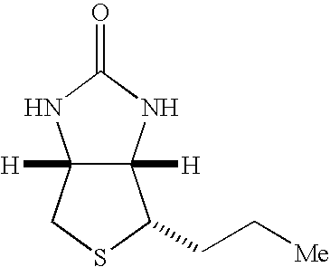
C12([H])C([H])(NC(=O)N1)C(CC[Me])SC2
